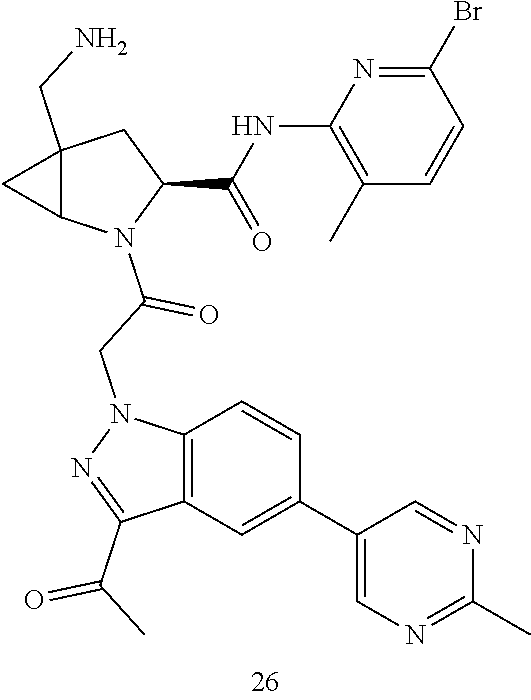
C1(C2=CC3=C(C=C2)N(CC(=O)N2C4CC4(CN)CC2C(=O)NC2=C(C)C=CC(Br)=N2)N=C3C(=O)C)=CN=C(C)N=C1
